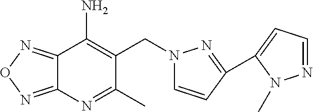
C12=NON=C1C(N)=C(CN1C=CC(C3=CC=NN3C)=N1)C(C)=N2
